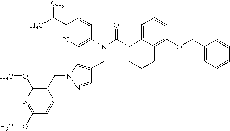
C1(C(C)C)=NC=C(N(C(C2CCCC3=C(OCC4=CC=CC=C4)C=CC=C23)=O)CC2=CN(CC3=C(OC)N=C(OC)C=C3)N=C2)C=C1
